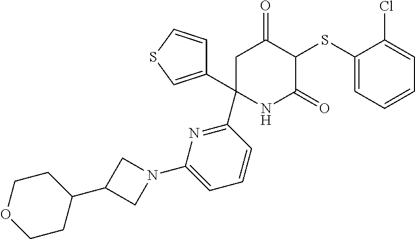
C1(SC2C(=O)CC(C3=NC(N4CC(C5CCOCC5)C4)=CC=C3)(C3=CSC=C3)NC2=O)=CC=CC=C1Cl
